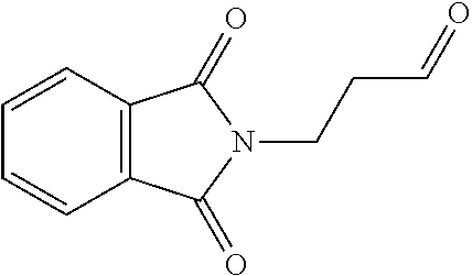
C12=C(C=CC=C1)C(=O)N(CCC=O)C2=O
